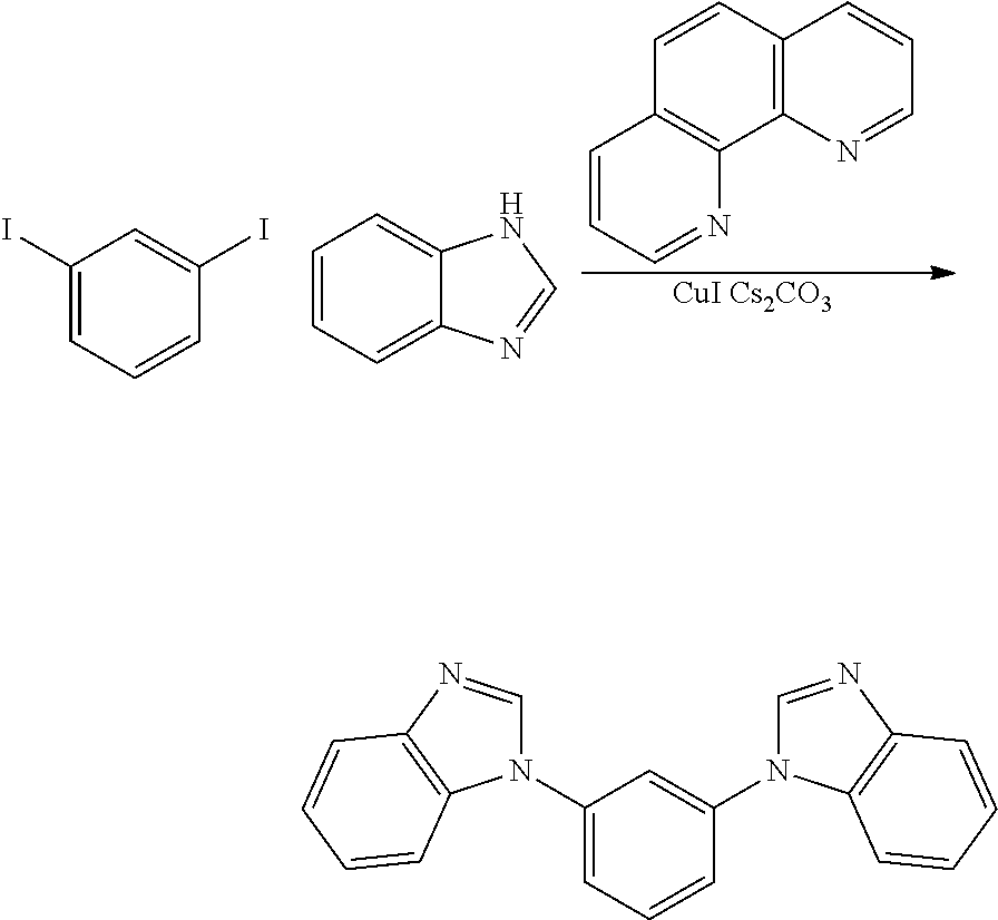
C1=CC2=C(C3=C1C=CC=N3)N=CC=C2.[CuI Cs2CO3].C1=CC=C2C(=C1)NC=N2.C1(I)=CC=CC(I)=C1.C1(N2C=NC3=C2C=CC=C3)=CC=CC(N2C=NC3=C2C=CC=C3)=C1
